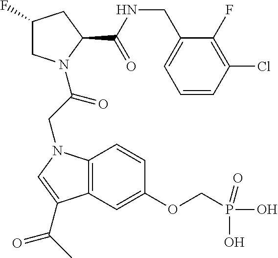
C1(F)CN(C(CN2C3=C(C=C(OCP(O)(=O)O)C=C3)C(C(C)=O)=C2)=O)C(C(NCC2=CC=CC(Cl)=C2F)=O)C1
